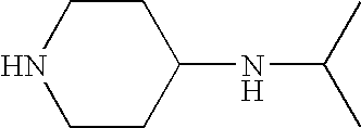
C1C(NC(C)C)CCNC1
